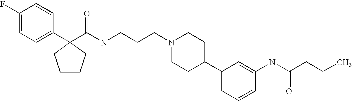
C1(F)=CC=C(C2(C(NCCCN3CCC(C4=CC=CC(NC(CCC)=O)=C4)CC3)=O)CCCC2)C=C1
